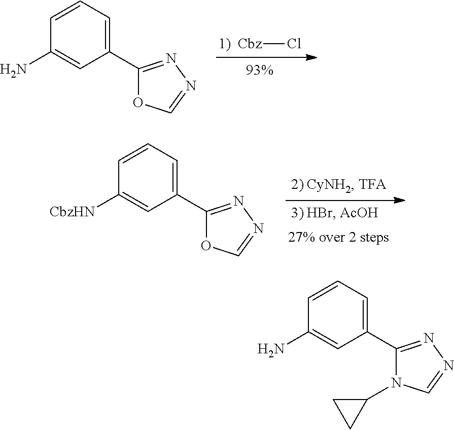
C1=CC=C(C2=NN=CO2)C=C1N.[Cbz]Cl.C1=CC=C(C2=NN=CO2)C=C1[CbzHN].C1=CC=C(C2=NN=CN2C2CC2)C=C1N
